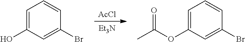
[AcCl].[Et3N].C1=C(O)C=C(Br)C=C1.C1=C(OC(C)=O)C=C(Br)C=C1
